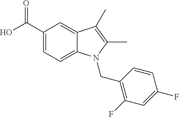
OC(C1=CC=C2C(=C1)C(C)=C(C)N2CC1=C(F)C=C(F)C=C1)=O
